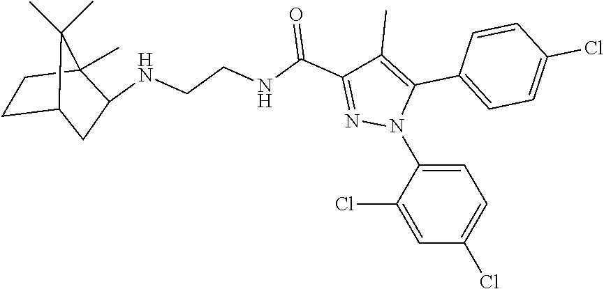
C1=C(N2C(C3=CC=C(Cl)C=C3)=C(C)C(C(NCCNC3CC4CCC3(C)C4(C)C)=O)=N2)C(Cl)=CC(Cl)=C1
